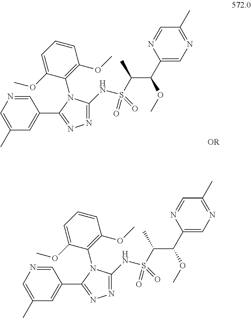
C1(N2C(NS(C(C(C3=CN=C(C)C=N3)OC)C)(=O)=O)=NN=C2C2=CC(C)=CN=C2)=C(OC)C=CC=C1OC.C1(N2C(NS(C(C(C3=CN=C(C)C=N3)OC)C)(=O)=O)=NN=C2C2=CC(C)=CN=C2)=C(OC)C=CC=C1OC
